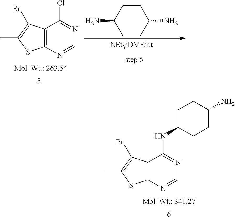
C12=C(N=CN=C1NC1CCC(N)CC1)SC(C)=C2Br.C12=C(N=CN=C1Cl)SC(C)=C2Br.C1CC(N)CCC1N
